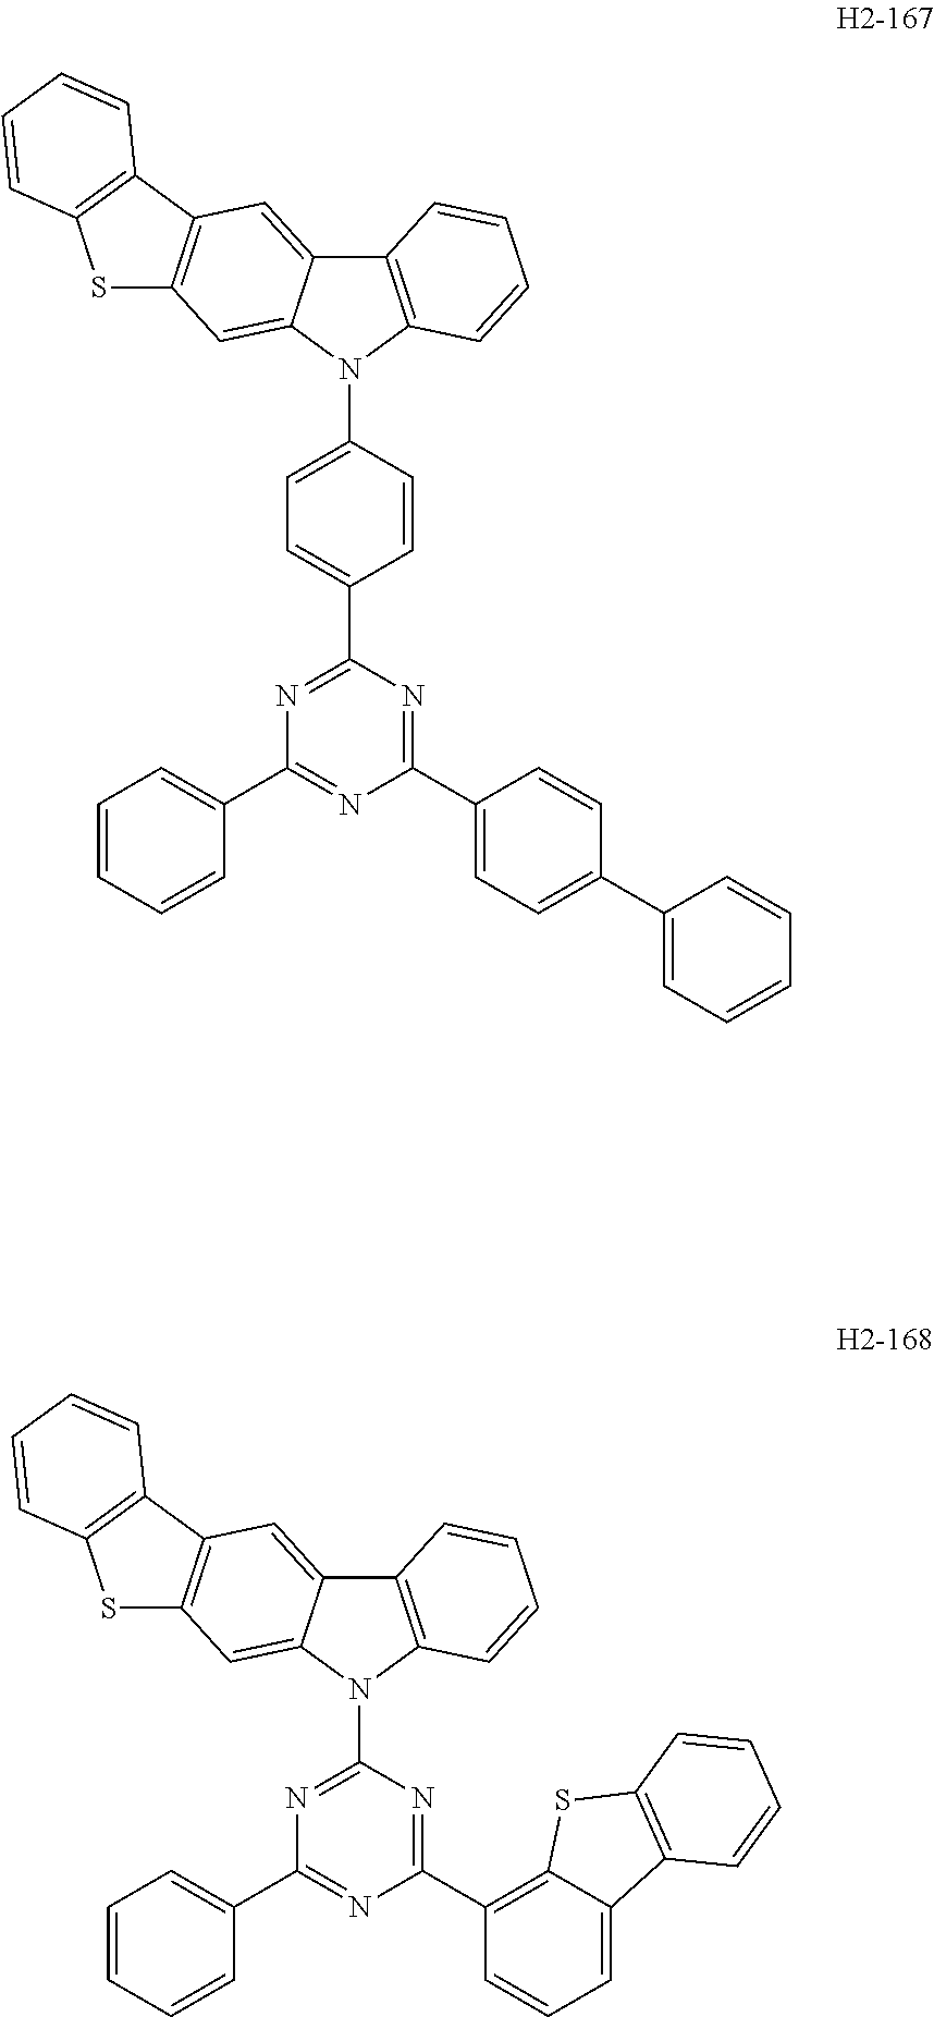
C12=C(C=CC=C1)N(C1=NC(C3=CC=CC=C3)=NC(C3=C4C(=CC=C3)C3=C(S4)C=CC=C3)=N1)C1=CC3=C(C=C21)C1=C(S3)C=CC=C1.C12=C(C=CC=C1)N(C1=CC=C(C3=NC(C4=CC=CC=C4)=NC(C4=CC=C(C5=CC=CC=C5)C=C4)=N3)C=C1)C1=CC3=C(C=C21)C1=C(S3)C=CC=C1
